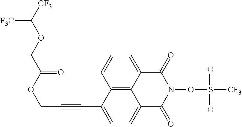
C12=C3C(=CC=C1)C(=O)N(OS([CF3])(=O)=O)C(=O)C3=CC=C2C#CCOC(COC([CF3])[F3C])=O
